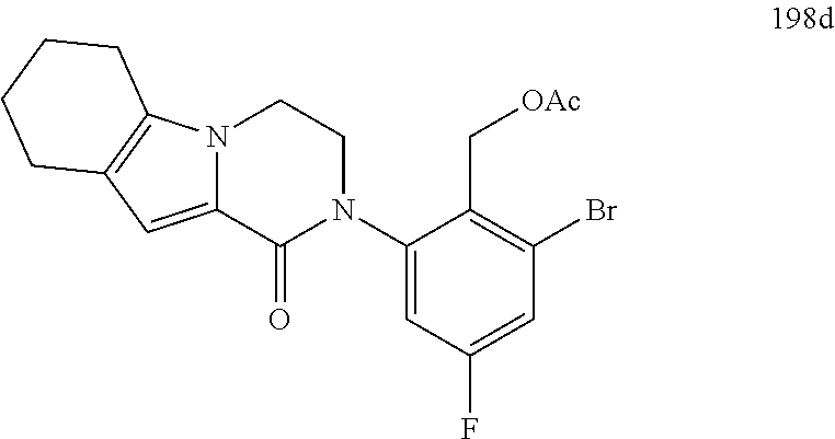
C1(Br)=C(C[OAc])C(N2CCN3C(=CC4=C3CCCC4)C2=O)=CC(F)=C1
